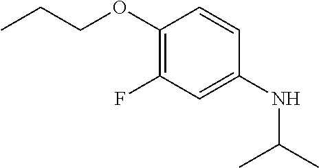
C1(OCCC)=C(F)C=C(NC(C)C)C=C1
